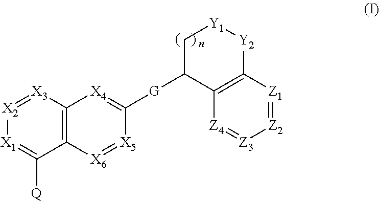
[X2]1=[X3]C2=C(C([Q])=[X1]1)[X6]=[X5]C([G]C1C[Y1][Y2]C3=C1[Z4]=[Z3][Z2]=[Z1]3)=[X4]2
